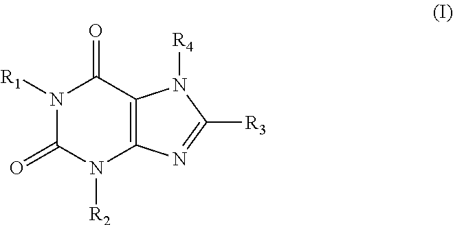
N1([R1])C(=O)N([R2])C2=C(C1=O)N([R4])C([R3])=N2
